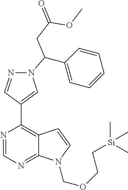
N1=CN=C2C(=C1C1=CN(C(C3=CC=CC=C3)CC(=O)OC)N=C1)C=CN2COCC[Si](C)(C)C
